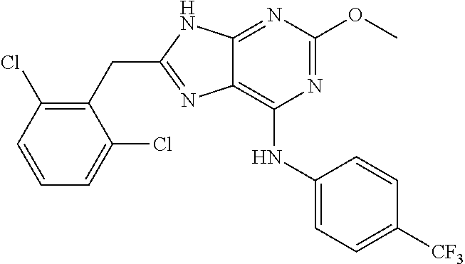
C1(CC2=NC3=C(NC4=CC=C([CF3])C=C4)N=C(OC)N=C3N2)=C(Cl)C=CC=C1Cl
